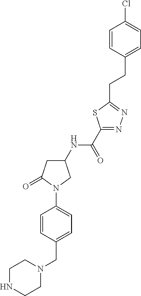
N1(CC2=CC=C(N3C(=O)CC(NC(C4=NN=C(CCC5=CC=C(Cl)C=C5)S4)=O)C3)C=C2)CCNCC1
